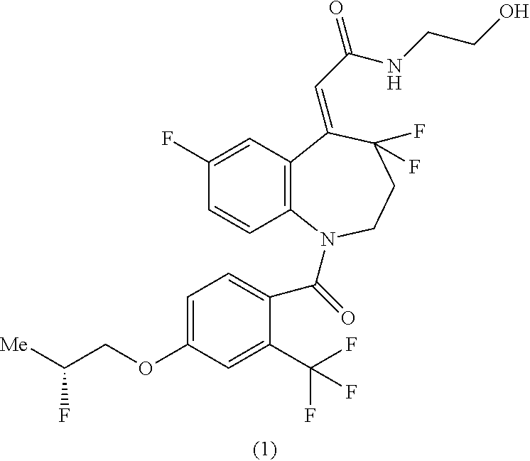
C1=C(OCC([Me])F)C=C(C(F)(F)F)C(C(=O)N2C3=C(C=C(F)C=C3)C(=CC(=O)NCCO)C(F)(F)CC2)=C1
